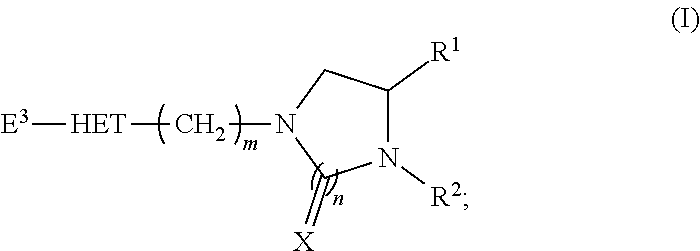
C1([R1])N([R2])C(=[X])N(C[HET][E3])C1
